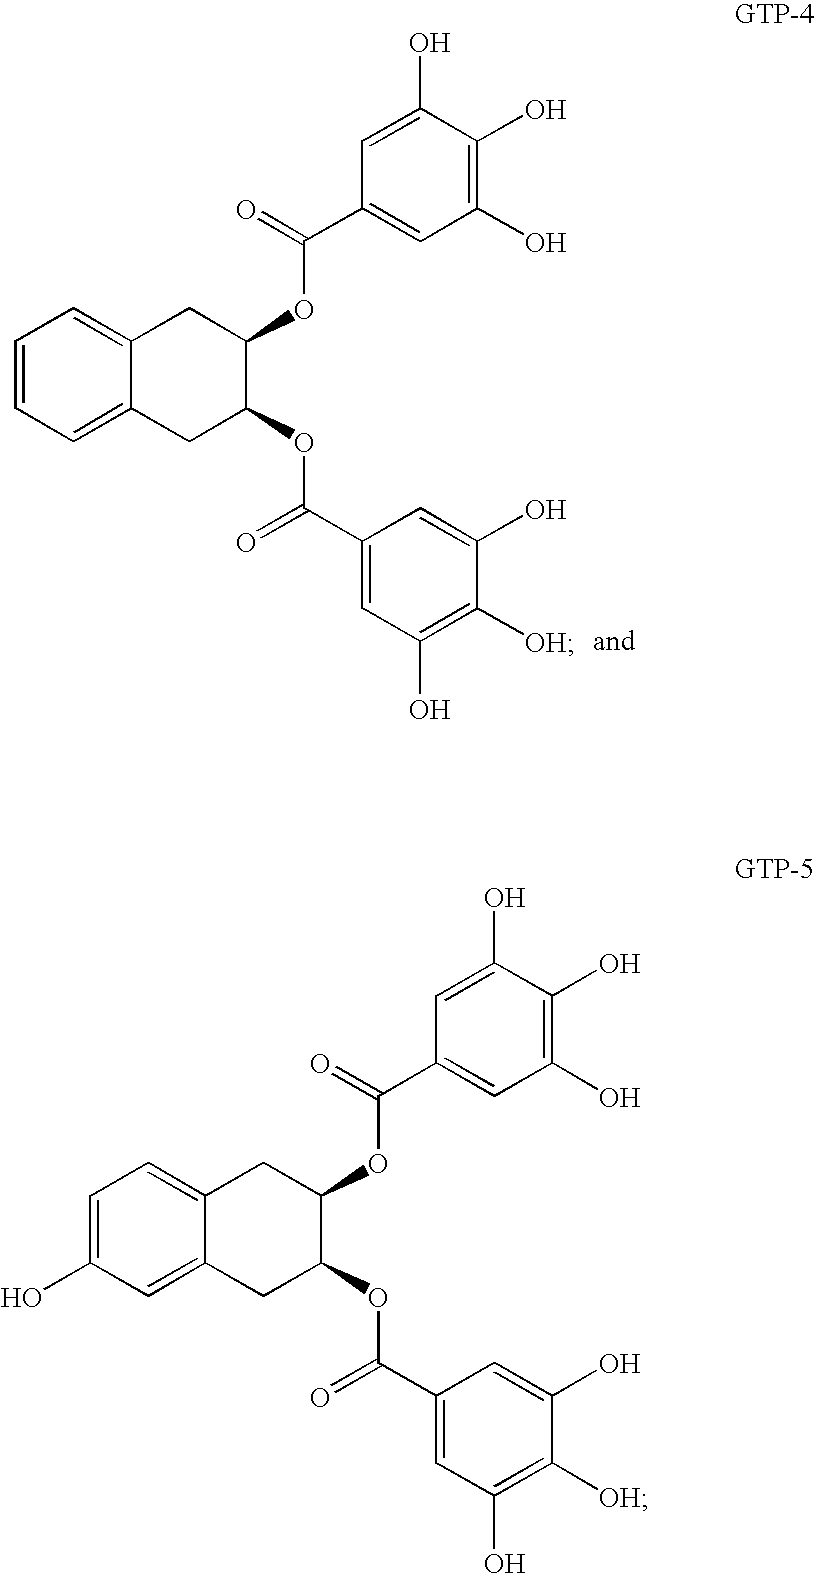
C1=C(O)C(O)=C(O)C=C1C(=O)OC1CC2=CC=CC=C2CC1OC(C1=CC(O)=C([OH])C(O)=C1)=O.C1=C(O)C(O)=C(O)C=C1C(OC1CC2=CC=C(O)C=C2CC1OC(=O)C1=CC(O)=C([OH])C(O)=C1)=O
